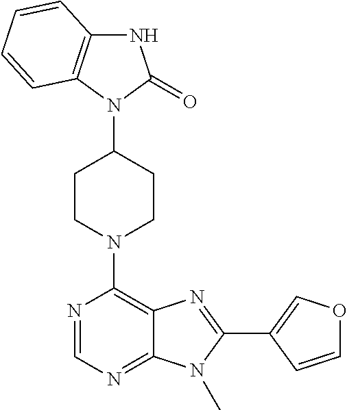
N1C2=C(C=CC=C2)N(C2CCN(C3=C4C(=NC=N3)N(C)C(C3=COC=C3)=N4)CC2)C1=O
